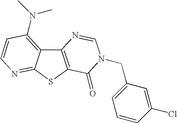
C12=C(SC3=NC=CC(N(C)C)=C13)C(=O)N(CC1=CC=CC(Cl)=C1)C=N2
